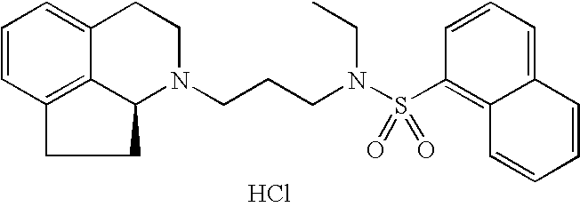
Cl.C12=C3C=CC=C1CCN(CCCN(S(C1=C4C(=CC=C1)C=CC=C4)(=O)=O)CC)C2CC3
